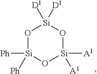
O1[Si]([Ph])([Ph])O[Si]([A1])([A1])O[Si]1([D1])[D1]
